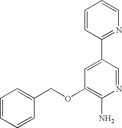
C1=CC=CC(COC2=C(N)N=CC(C3=NC=CC=C3)=C2)=C1
